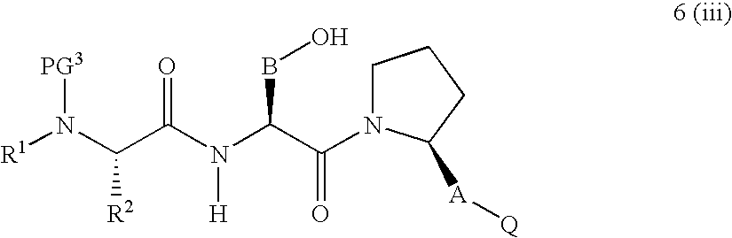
C1N(C(=O)C(BO)N(C(C(N([PG3])[R1])[R2])=O)[H])C([A][Q])CC1
